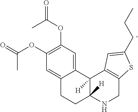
C12=CC(OC(=O)C)=C(OC(=O)C)C=C1C1([H])C([H])(CC2)NCC2=C1C=C(CCC)S2
